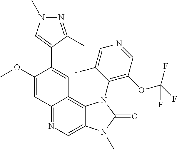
C1(OC)=CC2=NC=C3C(=C2C=C1C1=CN(C)N=C1C)N(C1=C(OC(F)(F)F)C=NC=C1F)C(=O)N3C
